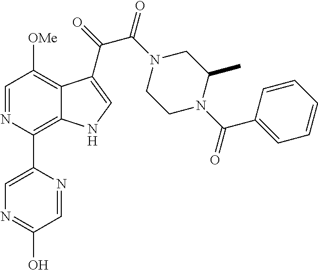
C1=NC(C2=CN=C(O)C=N2)=C2C(=C1[OMe])C(C(C(=O)N1CCN(C(C3=CC=CC=C3)=O)C(C)C1)=O)=CN2
